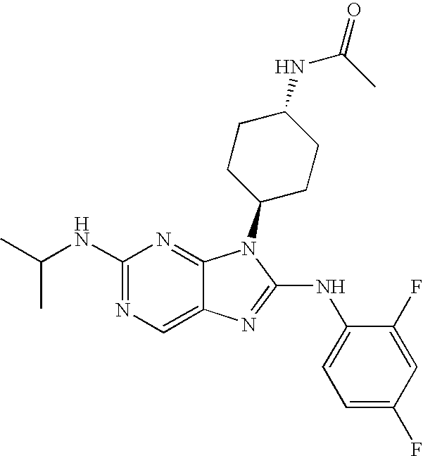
C1(NC(C)C)=NC=C2C(=N1)N(C1CCC(NC(C)=O)CC1)C(NC1=CC=C(F)C=C1F)=N2
